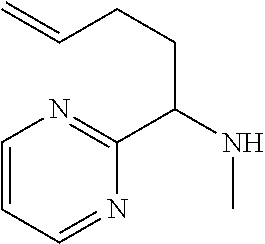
C1=CC=NC(C(CCC=C)NC)=N1
